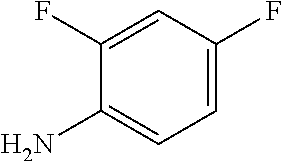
C1=C(F)C=C(F)C(N)=C1
